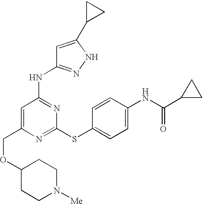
C1(COC2CCN([Me])CC2)=CC(NC2=NNC(C3CC3)=C2)=NC(SC2=CC=C(NC(=O)C3CC3)C=C2)=N1
